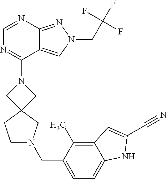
C1=NC2=NN(CC(F)(F)F)C=C2C(N2CC3(C2)CN(CC2=CC=C4C(=C2C)C=C(C#N)N4)CC3)=N1
